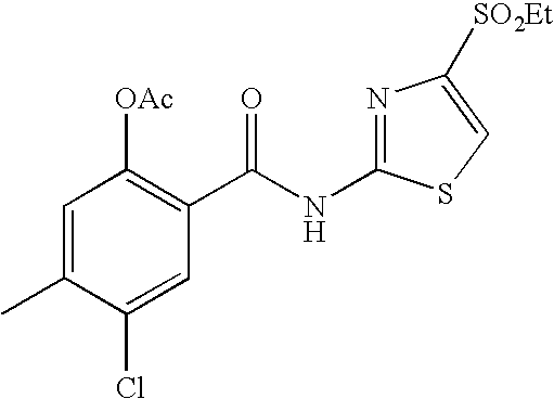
C1=C(C)C(Cl)=CC(C(NC2=NC([SO2Et])=CS2)=O)=C1[OAc]
